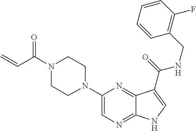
C1(N2CCN(C(C=C)=O)CC2)=CN=C2C(=N1)C(C(=O)NCC1=C(F)C=CC=C1)=CN2
